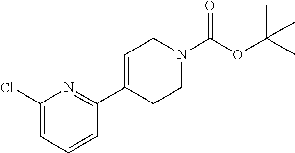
C1=C(Cl)N=C(C2=CCN(C(OC(C)(C)C)=O)CC2)C=C1
